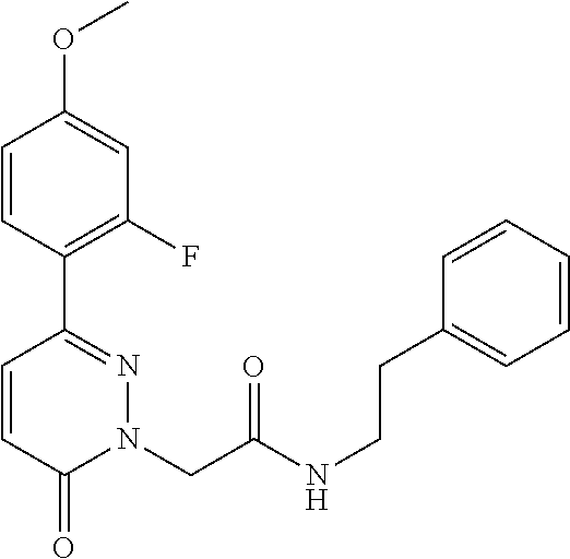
C1=CC(C2=NN(CC(NCCC3=CC=CC=C3)=O)C(=O)C=C2)=C(F)C=C1OC
